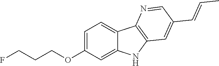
C1=C(OCCCF)C=C2C(=C1)C1=C(N2)C=C(C=CC)C=N1
